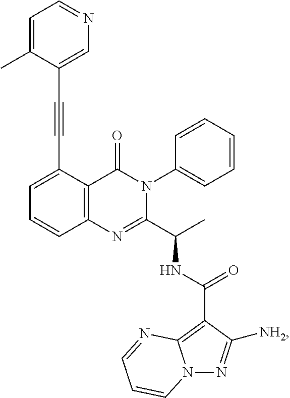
C1(C#CC2=CN=CC=C2C)=CC=CC2=C1C(=O)N(C1=CC=CC=C1)C(C(C)NC(C1=C3N(N=C1[NH2])C=CC=N3)=O)=N2
